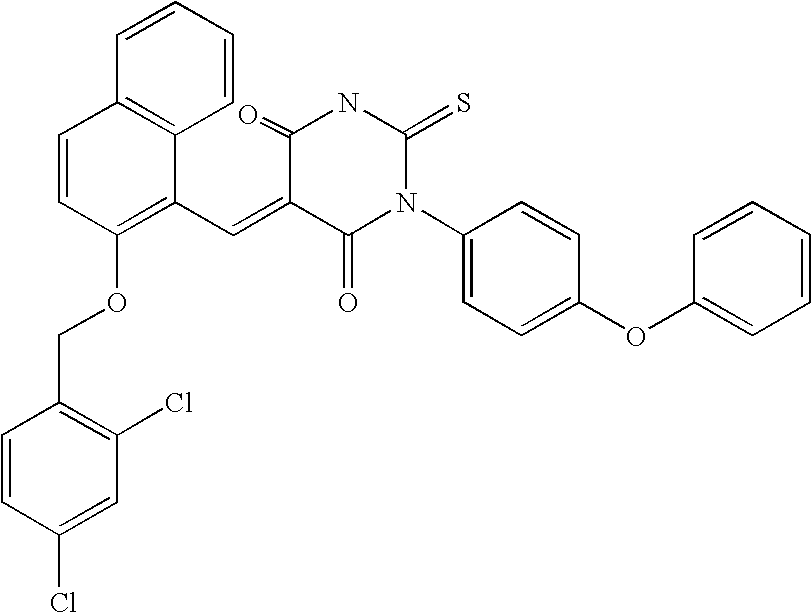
C1=CC=CC2=C1C(C=C1C(=O)N(C3=CC=C(OC4=CC=CC=C4)C=C3)C(=S)NC1=O)=C(OCC1=C(Cl)C=C(Cl)C=C1)C=C2
